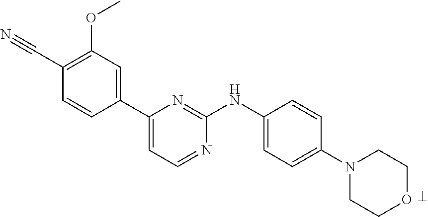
C1(C2=CC=NC(NC3=CC=C(N4CCOCC4)C=C3)=N2)=CC(OC)=C(C#N)C=C1
